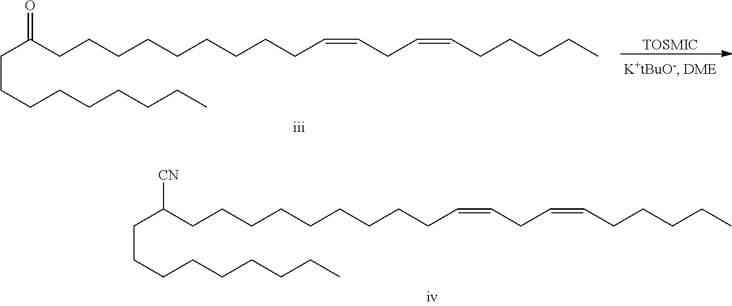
[TOSMIC].O=C(CCCCCCCCCC=CCC=CCCCCC)CCCCCCCCC.[CN]C(CCCCCCCCCC=CCC=CCCCCC)CCCCCCCCC
